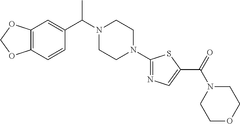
C12=C(C=CC(C(N3CCN(C4=NC=C(C(N5CCOCC5)=O)S4)CC3)C)=C1)OCO2
